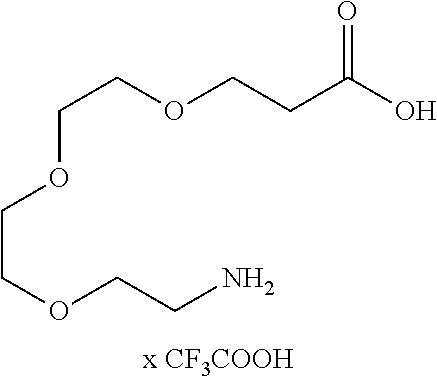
O=C(O)CCOCCOCCOCCN
